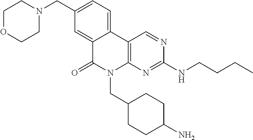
C12=CC(CN3CCOCC3)=CC=C1C1=C(N(CC3CCC(N)CC3)C2=O)N=C(NCCCC)N=C1
